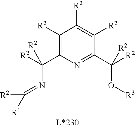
C1([R2])=C(C([R2])(N=C([R2])[R1])[R2])N=C(C([R2])(O[R3])[R2])C([R2])=C1[R2]
